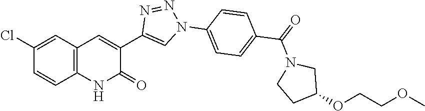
C12=C(C=C(Cl)C=C1)C=C(C1=CN(C3=CC=C(C(=O)N4CCC(OCCOC)C4)C=C3)N=N1)C(=O)N2
